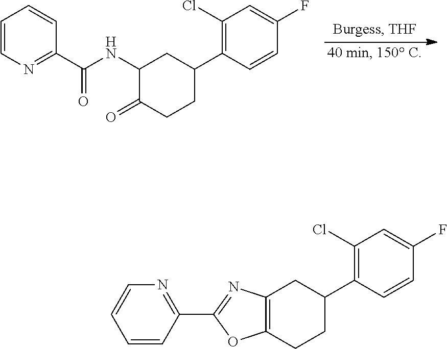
C1(Cl)=C(C2CC(NC(C3=NC=CC=C3)=O)C(=O)CC2)C=CC(F)=C1.C1(Cl)=C(C2CC3=C(CC2)OC(C2=NC=CC=C2)=N3)C=CC(F)=C1
